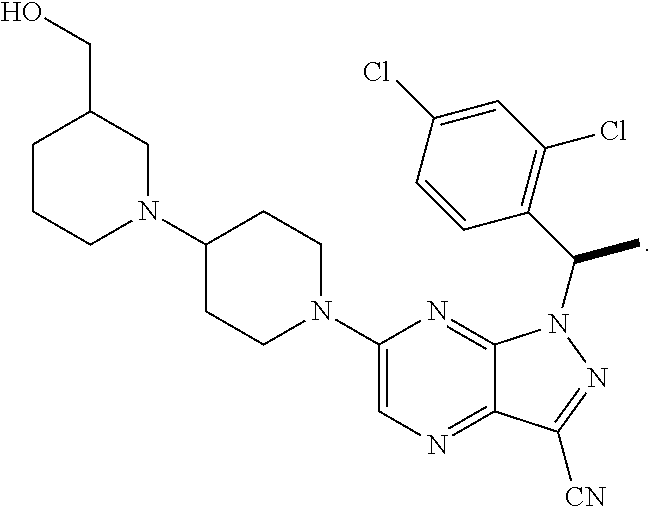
C1(N2CC(CO)CCC2)CCN(C2=CN=C3C(=N2)N(C(C)C2=C(Cl)C=C(Cl)C=C2)N=C3[CN])CC1
